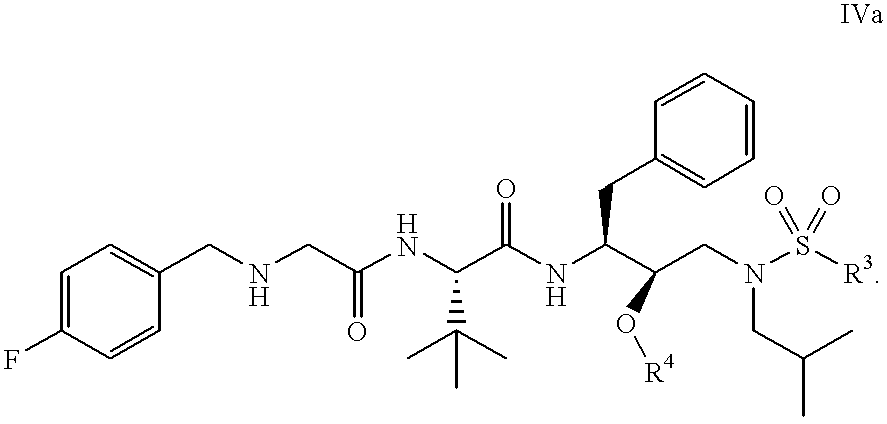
C1=C(F)C=CC(CNCC(NC(C(NC(C(CN(S(=O)(=O)[R3])CC(C)C)O[R4])CC2=CC=CC=C2)=O)C(C)(C)C)=O)=C1
